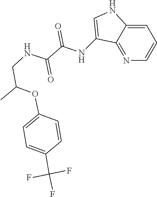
C1(NC(C(NCC(OC2=CC=C(C(F)(F)F)C=C2)C)=O)=O)=CNC2=CC=CN=C12
